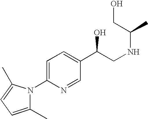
C1=C(N2C(C)=CC=C2C)N=CC(C(CNC(C)CO)O)=C1
